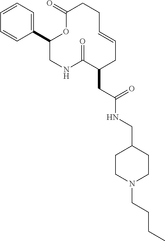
C1(C2=CC=CC=C2)CNC(=O)C(CC(NCC2CCN(CCCC)CC2)=O)CC=CCCC(=O)O1
